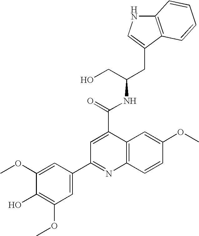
N1C2=C(C(CC(NC(C3=CC(C4=CC(OC)=C(O)C(OC)=C4)=NC4=C3C=C(OC)C=C4)=O)CO)=C1)C=CC=C2
